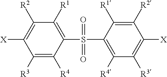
C1(S(C2=C([R4])C([R3])=C([X])C([R2])=C2[R1])(=O)=O)=C([R1])C([R2])=C([X])C([R3])=C1[R4]
